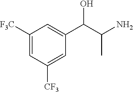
C1([F3C])=CC([CF3])=CC(C(C(N)C)O)=C1
